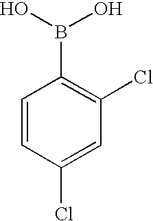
C1=CC(Cl)=CC(Cl)=C1B(O)O
